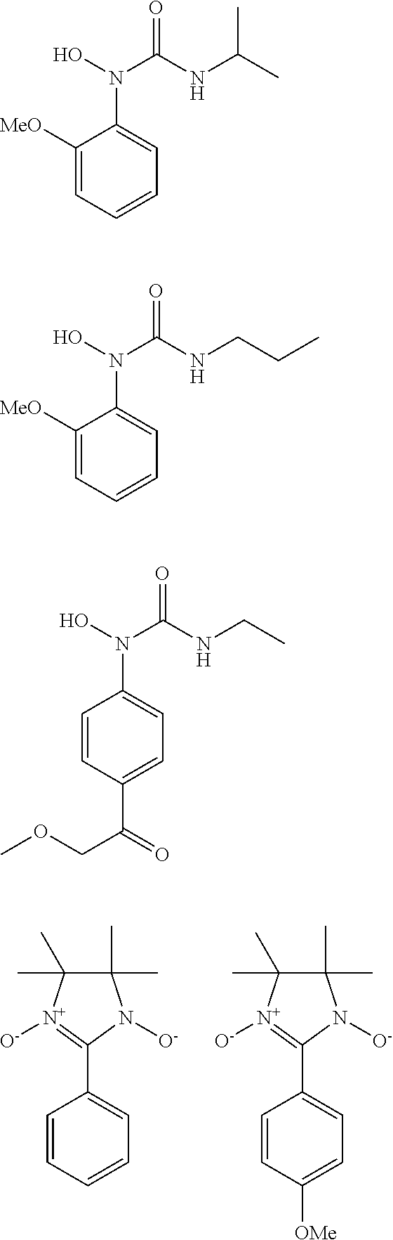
C1([MeO])=CC=CC=C1N(O)C(NC(C)C)=O.C1([MeO])=CC=CC=C1N(O)C(NCCC)=O.C1=CC(C(=O)COC)=CC=C1N(O)C(NCC)=O.C1=CC=CC=C1C1=[N+]([O-])C(C)(C)C(C)(C)N1[O-].C1=CC([OMe])=CC=C1C1=[N+]([O-])C(C)(C)C(C)(C)N1[O-]
